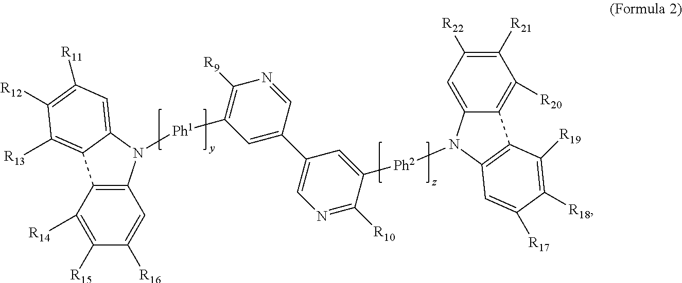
C12=C(N([Ph1]C3=C([R9])N=CC(C4=CN=C([R10])C([Ph2]N5C6=CC([R22])=C([R21])C([R20])=C6C6=C5C=C([R17])C([R18])=C6[R19])=C4)=C3)C3=CC([R11])=C([R12])C([R13])=C13)C=C([R16])C([R15])=C2[R14]
